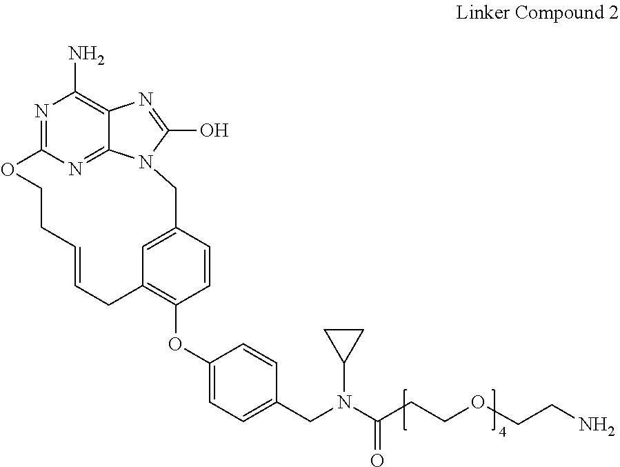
N1=C2N=C3C(=C1N)N=C(O)N3CC1=CC(=C(OC3=CC=C(CN(C(CCOCCN)=O)C4CC4)C=C3)C=C1)CC=CCCO2
